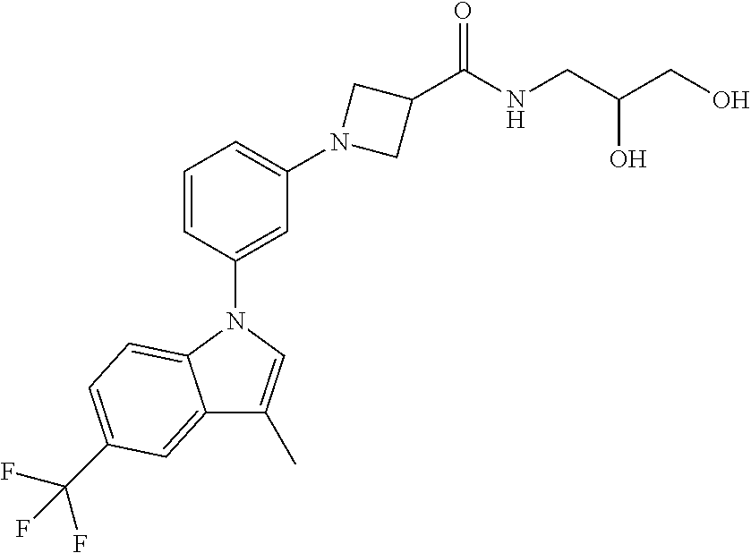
C1=CC(N2C3=CC=C(C(F)(F)F)C=C3C(C)=C2)=CC(N2CC(C(NCC(CO)O)=O)C2)=C1
